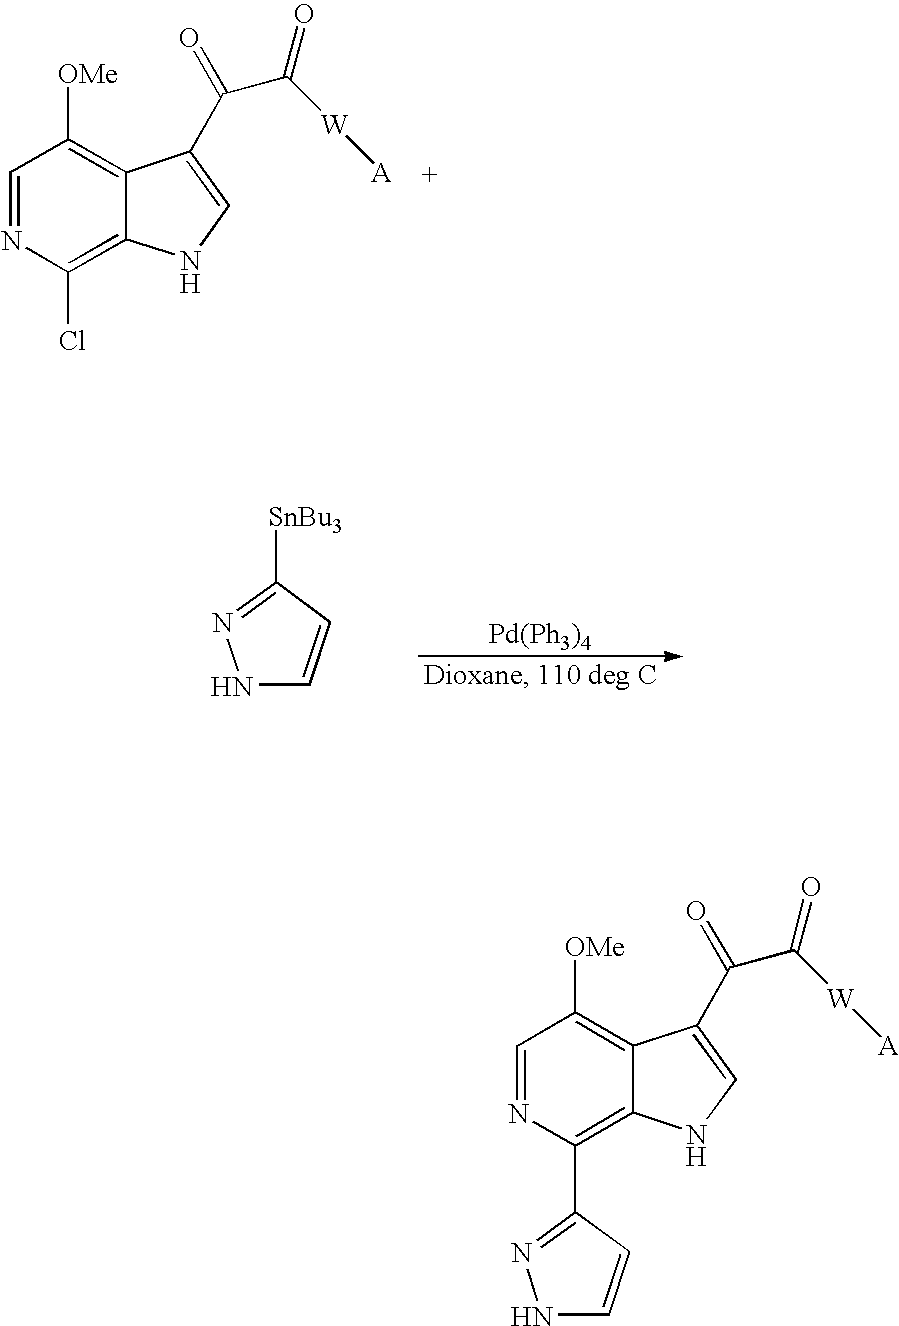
C1=NC(Cl)=C2C(=C1[OMe])C(C(=O)C(=O)[W][A])=CN2.N1C=CC([SnBu3])=N1.[Pd(Ph3)4].C1=NC(C2=NNC=C2)=C2C(=C1[OMe])C(C(=O)C(=O)[W][A])=CN2
